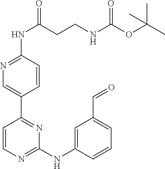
C1(NC(CCNC(OC(C)(C)C)=O)=O)=NC=C(C2=NC(NC3=CC(C=O)=CC=C3)=NC=C2)C=C1
